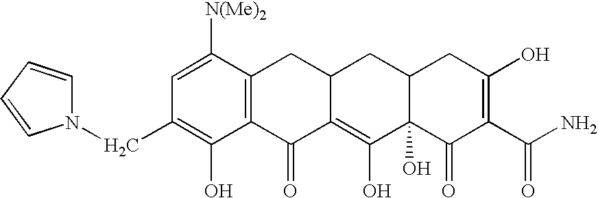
C12=C(C([N(Me)2])=CC(CN3C=CC=C3)=C1O)CC1C(=C(O)C3(O)C(C1)CC(O)=C(C(N)=O)C3=O)C2=O
